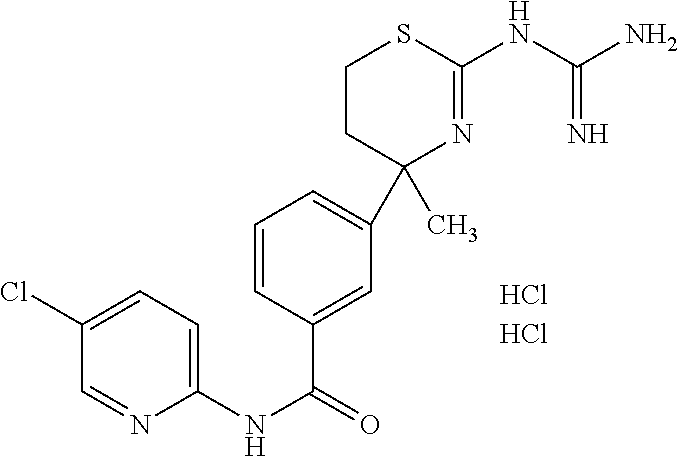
C1(NC(=O)C2=CC(C3(C)N=C(NC(N)=N)SCC3)=CC=C2)=CC=C(Cl)C=N1.Cl.Cl
